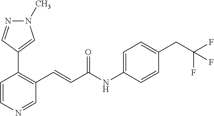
C1=CN=CC(C=CC(NC2=CC=C(CC(F)(F)F)C=C2)=O)=C1C1=CN(C)N=C1
